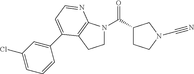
C1N(C(C2CCN(C#N)C2)=O)C2=C(C1)C(C1=CC(Cl)=CC=C1)=CC=N2
